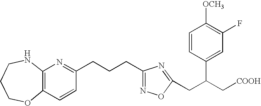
C1COC2=C(NC1)N=C(CCCC1=NOC(CC(C[COOH])C3=CC(F)=C([OCH3])C=C3)=N1)C=C2
